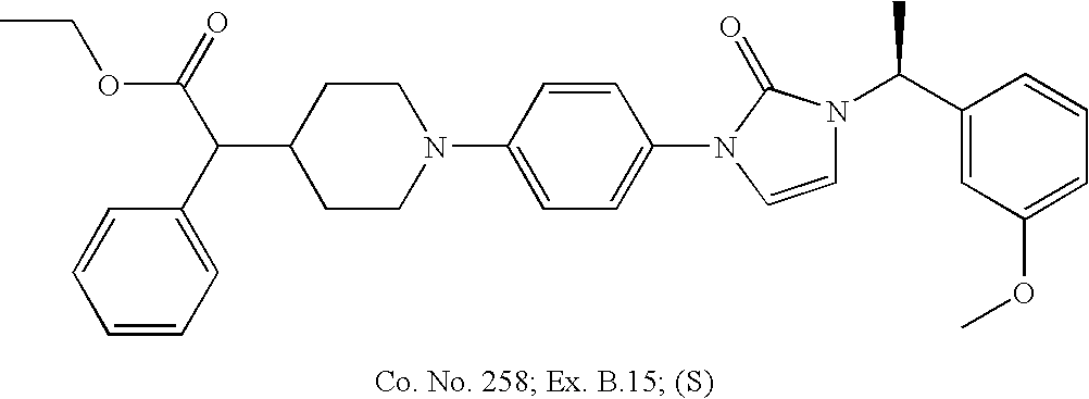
C1(C(C2=CC=CC=C2)C(=O)OCC)CCN(C2=CC=C(N3C=CN(C(C4=CC(OC)=CC=C4)C)C3=O)C=C2)CC1
